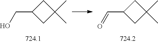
OCC1CC(C)(C)C1.O=CC1CC(C)(C)C1
